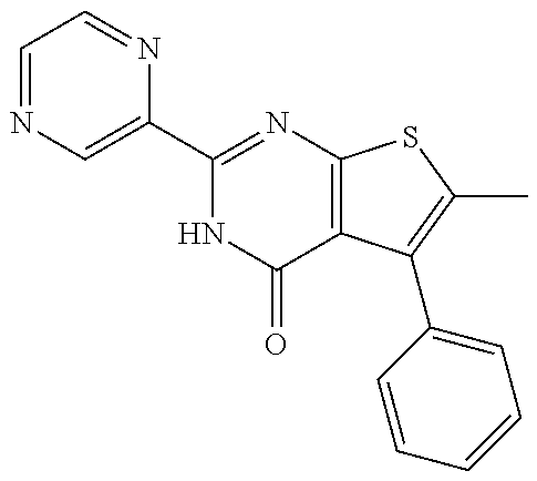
C1=NC=C(C2=NC3=C(C(=O)N2)C(C2=CC=CC=C2)=C(C)S3)N=C1
